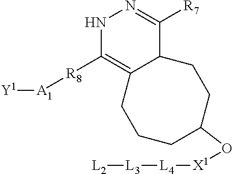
[L2][L3][L4][X1]OC1CCCC2=C([R8][A1][Y1])NN=C([R7])C2CC1
